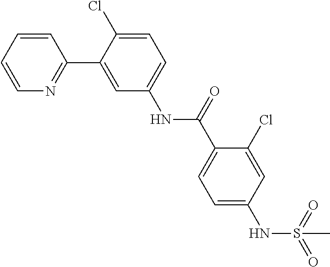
C1=C(Cl)C(C2=NC=CC=C2)=CC(NC(C2=CC=C(NS(=O)(=O)C)C=C2Cl)=O)=C1
